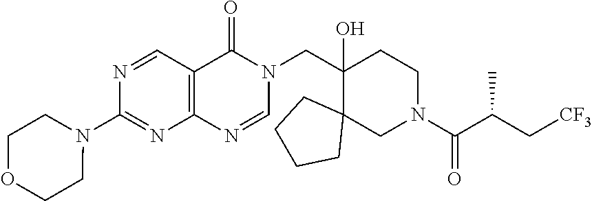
N1=CC2=C(N=C1N1CCOCC1)N=CN(CC1(O)C3(CN(C(C(C[CF3])C)=O)CC1)CCCC3)C2=O
